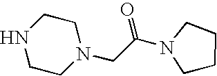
C1CN(CC(=O)N2CCCC2)CCN1
